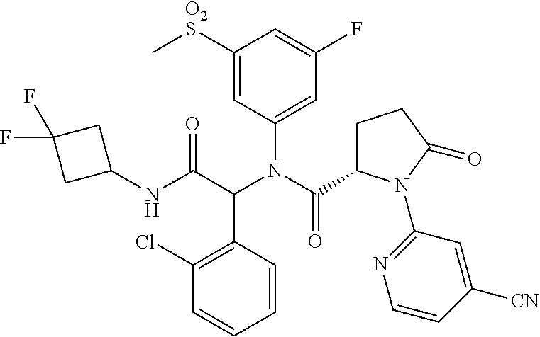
C1(NC(C(N(C(=O)C2CCC(=O)N2C2=NC=CC([CN])=C2)C2=CC(F)=CC([O2S]C)=C2)C2=C(Cl)C=CC=C2)=O)CC(F)(F)C1
